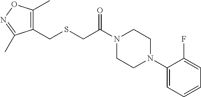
N1(C(CSCC2=C(C)ON=C2C)=O)CCN(C2=CC=CC=C2F)CC1
